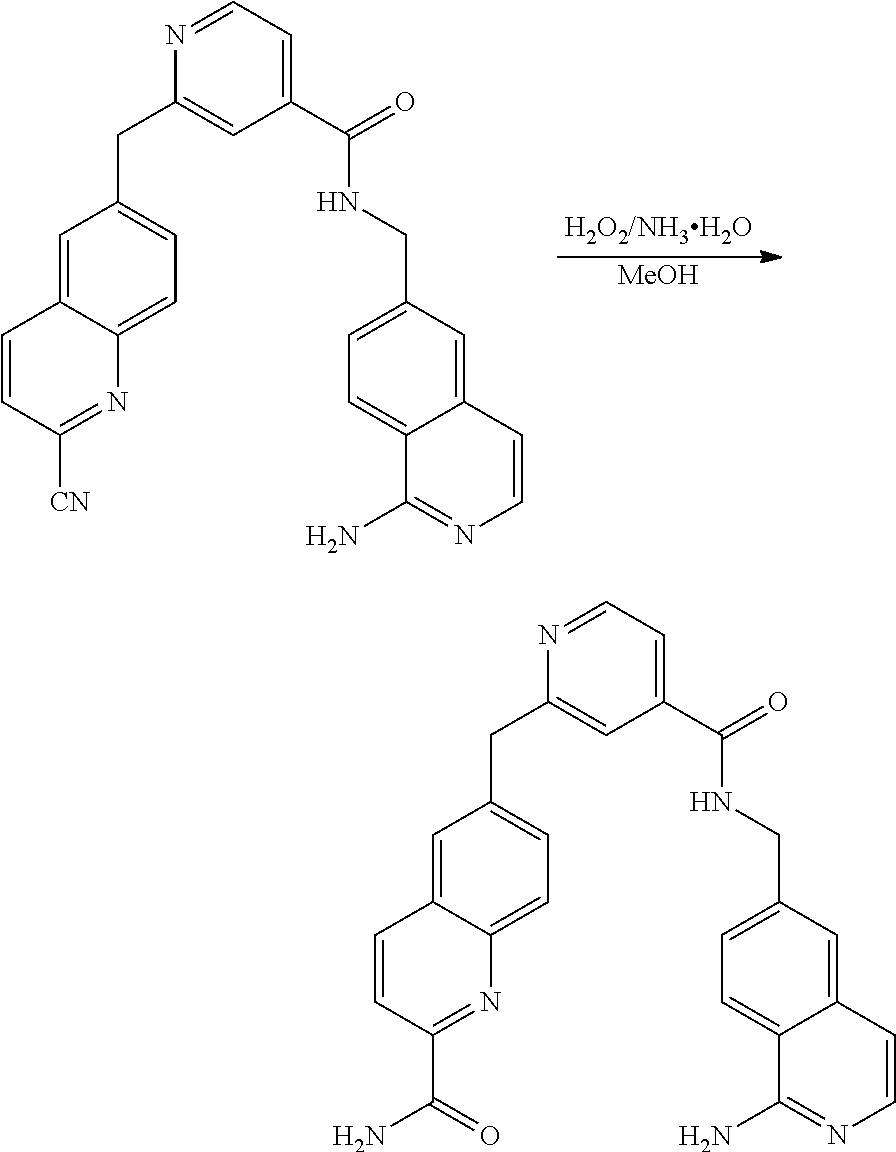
[MeOH].C1=NC(CC2=CC=C3C(=C2)C=CC([CN])=N3)=CC(C(NCC2=CC=C3C(=C2)C=CN=C3N)=O)=C1.C1=NC(CC2=CC=C3C(=C2)C=CC(C(N)=O)=N3)=CC(C(NCC2=CC=C3C(=C2)C=CN=C3N)=O)=C1
